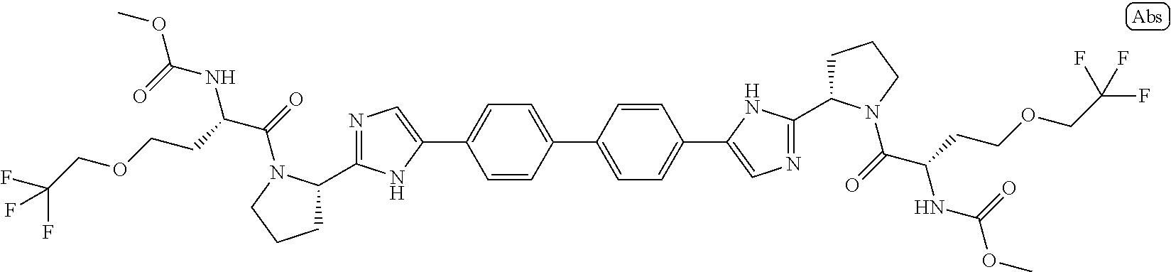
FC(COCCC(C(=O)N1C(C2=NC=C(C3=CC=C(C4=CC=C(C5=CN=C(C6CCCN6C(=O)C(CCOCC(F)(F)F)NC(OC)=O)N5)C=C4)C=C3)N2)CCC1)NC(=O)OC)(F)F
